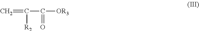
C=C(C([OR3])=O)[R2]
